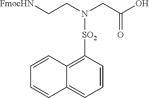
[FmocHN]CCN(CC(O)=O)[SO2]C1=C2C(=CC=C1)C=CC=C2
